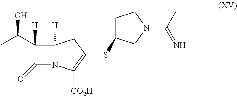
C12([H])N(C([CO2H])=C(SC3CCN(C(C)=N)C3)C1)C(=O)C2([H])C(C)O
